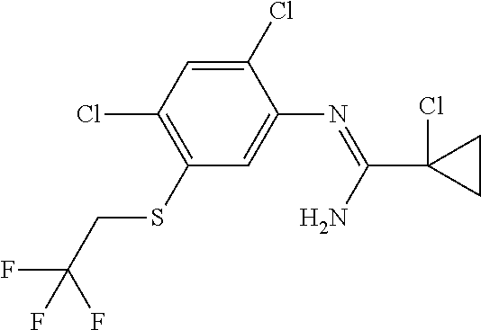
C1(Cl)=CC(Cl)=C(SCC(F)(F)F)C=C1N=C(C1(Cl)CC1)N
